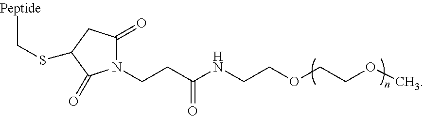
C1(=O)N(CCC(NCCOCCOC)=O)C(=O)C(SCC)C1
